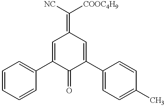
C1=CC=CC(C2=CC(=C([NC])[COOC4H9])C=C(C3=CC=C(C)C=C3)C2=O)=C1
